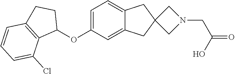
C1=C(OC2CCC3=C2C(Cl)=CC=C3)C=C2C(=C1)CC1(C2)CN(CC(=O)O)C1
